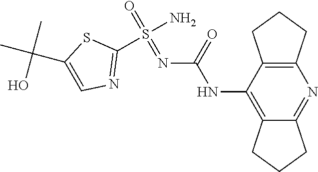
N(C1=C2C(=NC3=C1CCC3)CCC2)C(N=S(=O)(N)C1=NC=C(C(C)(C)O)S1)=O
